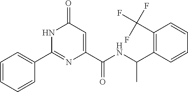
C1(=O)C=C(C(NC(C2=C(C(F)(F)F)C=CC=C2)C)=O)N=C(C2=CC=CC=C2)N1
